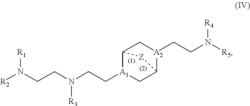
[R2]N(CCN(CC[A1]1CC2[A2](CCN([R5])[R4])CC1[Z]2)[R3])[R1]
